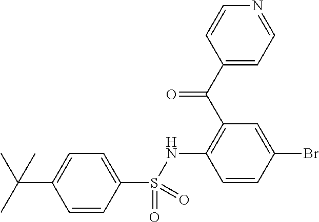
C1=CC(S(NC2=C(C(C3=CC=NC=C3)=O)C=C(Br)C=C2)(=O)=O)=CC=C1C(C)(C)C
